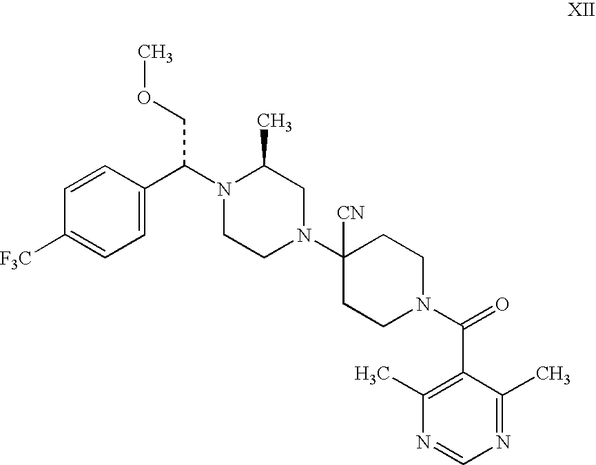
C1=C(C(N2CCN(C3([CN])CCN(C(=O)C4=C(C)N=CN=C4C)CC3)CC2C)COC)C=CC([F3C])=C1
